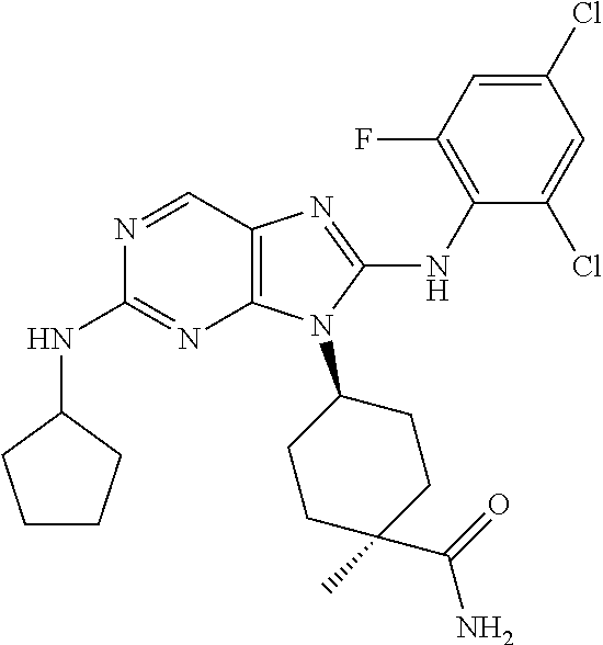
N1=CC2=C(N=C1NC1CCCC1)N(C1CCC(C)(C(=O)N)CC1)C(NC1=C(F)C=C(Cl)C=C1Cl)=N2
